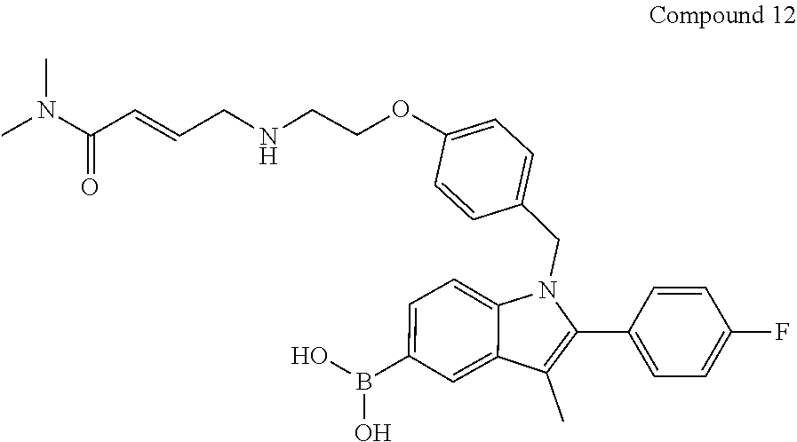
CN(C(=O)C=CCNCCOC1=CC=C(CN2C(C3=CC=C(F)C=C3)=C(C)C3=CC(B(O)O)=CC=C23)C=C1)C
